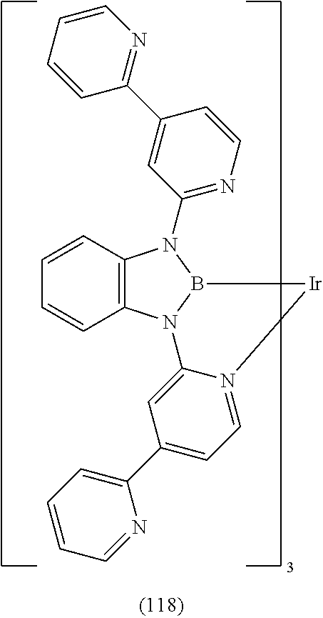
C12=C(N3B(N1C1=NC=CC(C4=NC=CC=C4)=C1)[Ir]N1=CC=C(C4=CC=CC=N4)C=C31)C=CC=C2
